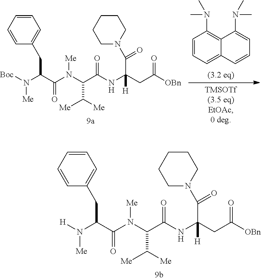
C1=CC=CC(CC(C(N(C(C(NC(CC(=O)[OBn])(C(=O)N2CCCCC2)[H])=O)C([Me])[Me])[Me])=O)N([H])[Me])=C1.C1=CC=C2C(=C1N(C)C)C(N(C)C)=CC=C2.C1=CC=CC(CC(C(N(C(C(NC(CC(=O)[OBn])(C(=O)N2CCCCC2)[H])=O)C([Me])[Me])[Me])=O)N([Boc])[Me])=C1
